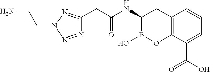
C1(NC(CC2=NN(CCN)N=N2)=O)B(O)OC2=C(C1)C=CC=C2C(O)=O
